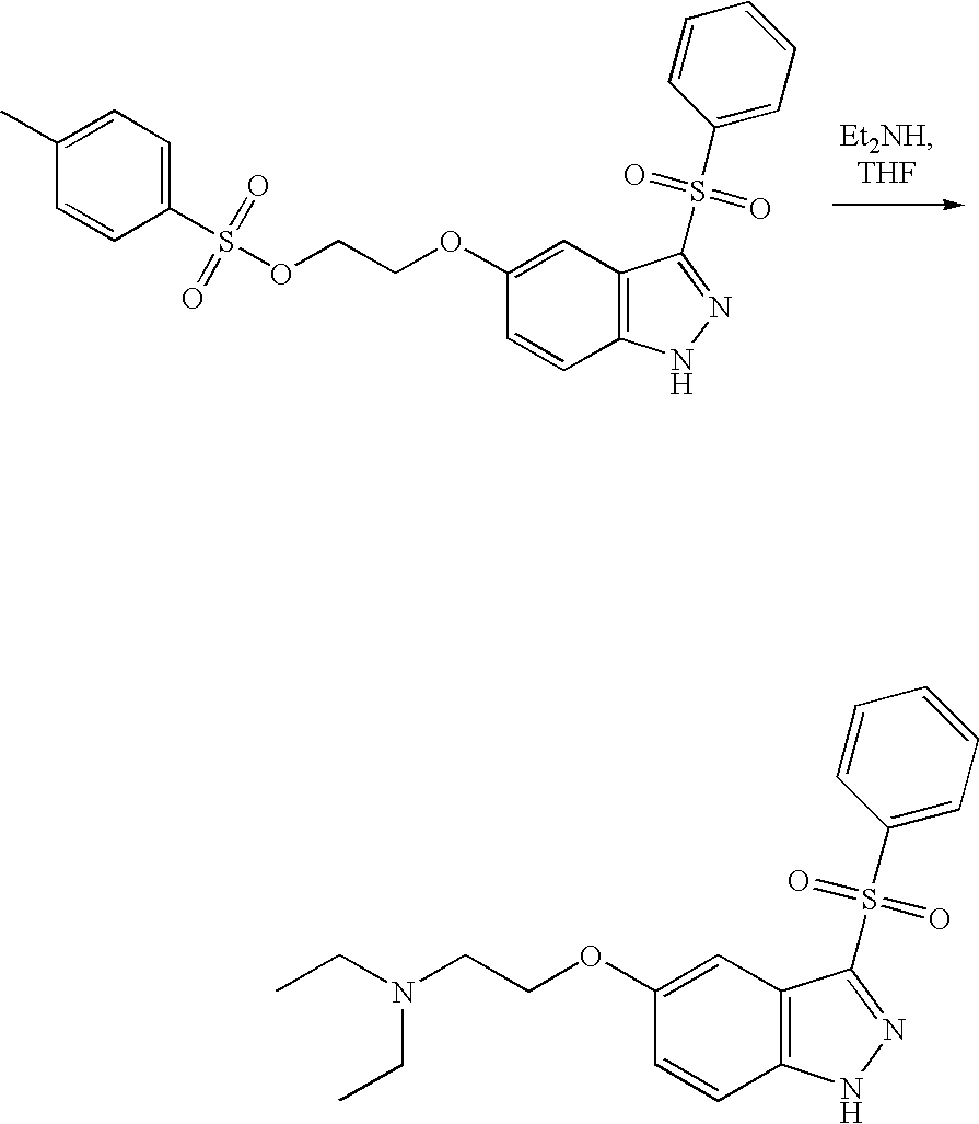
C1(C)=CC=C(S(=O)(=O)OCCOC2=CC3=C(C=C2)NN=C3S(=O)(=O)C2=CC=CC=C2)C=C1.C1=CC2=C(C=C1OCCN(CC)CC)C(S(=O)(=O)C1=CC=CC=C1)=NN2
